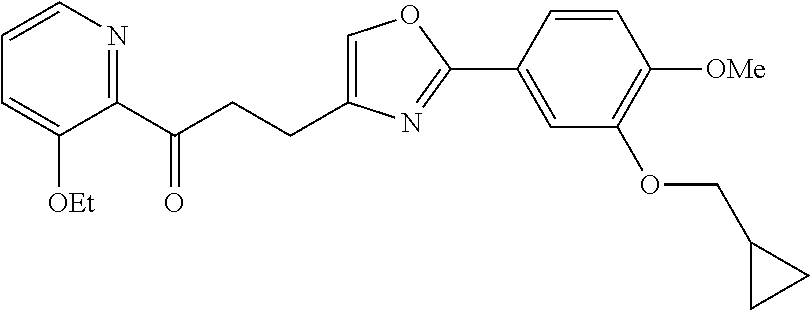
C1=C(CCC(C2=NC=CC=C2[OEt])=O)N=C(C2=CC(OCC3CC3)=C([OMe])C=C2)O1
